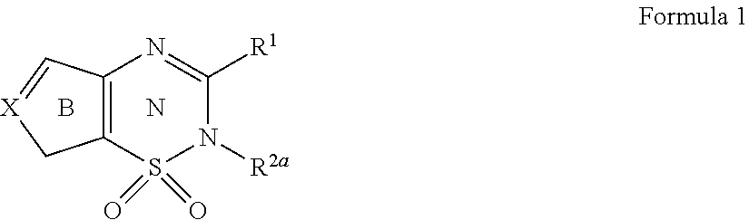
C12=C(S(=O)(=O)N([R2a])C([R1])=N1)C[X]=C2.N.B
